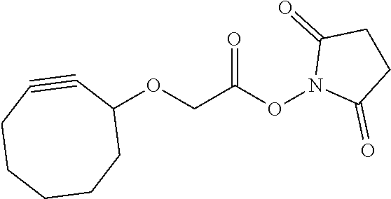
C1(OCC(ON2C(=O)CCC2=O)=O)C#CCCCCC1
